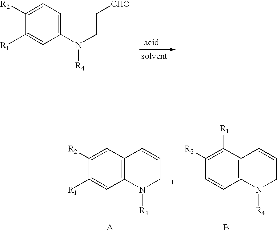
[solvent].C1=C([R2])C([R1])=CC(N(CC[CHO])[R4])=C1.[acid].C1=C([R2])C([R1])=CC2=C1C=CCN2[R4].C1([R1])=C([R2])C=CC2=C1C=CCN2[R4].B
